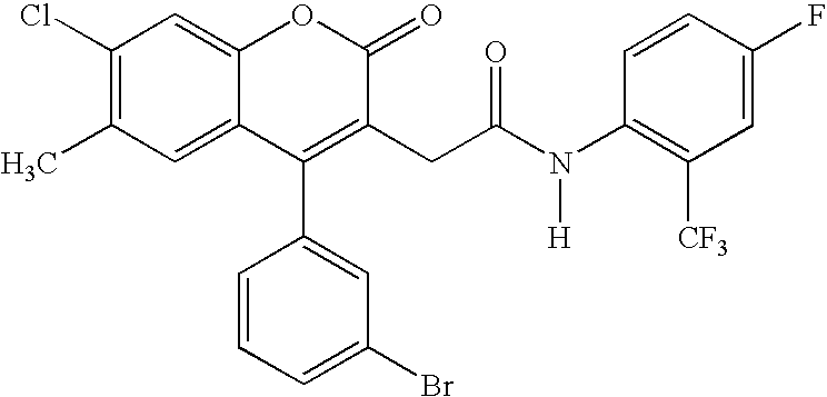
C12=CC(C)=C(Cl)C=C1OC(=O)C(CC(N(C1=C([CF3])C=C(F)C=C1)[H])=O)=C2C1=CC(Br)=CC=C1
